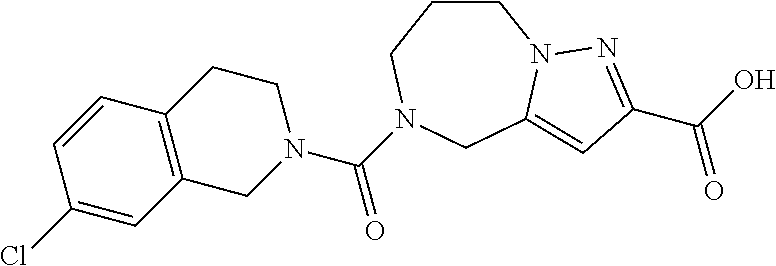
C1CCN(C(N2CCC3=C(C2)C=C(Cl)C=C3)=O)CC2=CC(C(O)=O)=NN12
